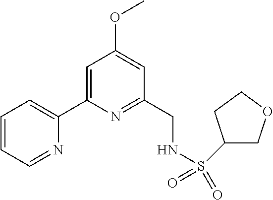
C1=CC=NC(C2=CC(OC)=CC(CNS(=O)(=O)C3COCC3)=N2)=C1
